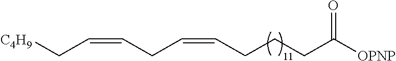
C(=CCC=CCCCC([OPNP])=O)C[C4H9]
